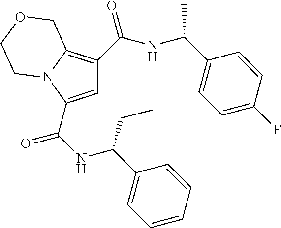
C1=C(C(NC(C2=CC=CC=C2)CC)=O)N2C(=C1C(=O)NC(C1=CC=C(F)C=C1)C)COCC2
